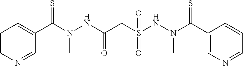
C1=CN=CC(C(N(NC(CS(NN(C(C2=CN=CC=C2)=S)C)(=O)=O)=O)C)=S)=C1
